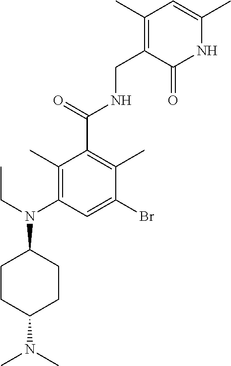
C1(C)=C(CNC(C2=C(C)C(Br)=CC(N(CC)C3CCC(N(C)C)CC3)=C2C)=O)C(=O)NC(C)=C1
